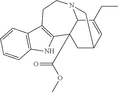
C12C(CC)=CC3CC1(C(=O)OC)C1=C(CCN2C3)C2=C(N1)C=CC=C2
